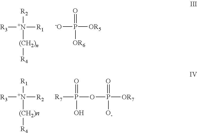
[R3][N+]([R1])([(CH2)n][R4])[R2].[-O]P([OR5])(=O)[OR6].[R3][N+]([R2])([(CH2)n][R4])[R1].[R7]P(OP([OR7])(=O)[O-])(=O)O
